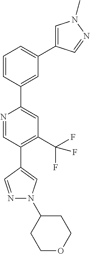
C1=CC(C2=CC(C(F)(F)F)=C(C3=CN(C4CCOCC4)N=C3)C=N2)=CC(C2=CN(C)N=C2)=C1
